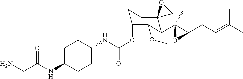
C1C(NC(CN)=O)CCC(NC(OC2CCC3(C(C4(C)C(CC=C(C)C)O4)C2OC)CO3)=O)C1
